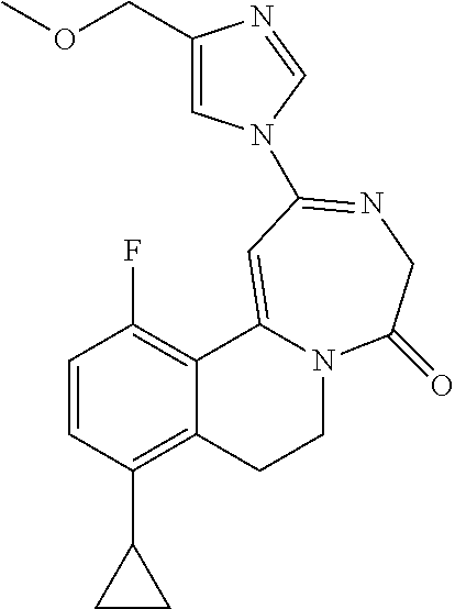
C1=CC(C2CC2)=C2C(=C1F)C1=CC(N3C=C(COC)N=C3)=NCC(=O)N1CC2
